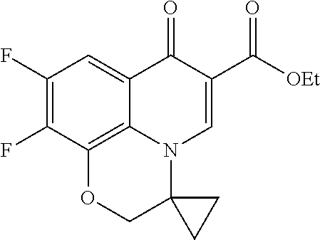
C1(F)=C(F)C2=C3C(=C1)C(=O)C(C([OEt])=O)=CN3C1(CO2)CC1
